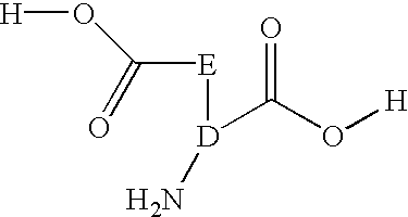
[H]OC([E][D](C(O[H])=O)N)=O
